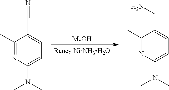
[MeOH].[Raney Ni/NH3H2O].C1(C)=NC(N(C)C)=CC=C1CN.C1(C)=NC(N(C)C)=CC=C1C#N
